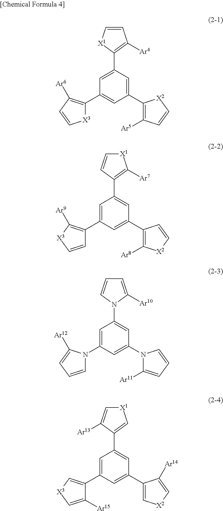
C1(C2=C([Ar4])C=C[X1]2)=CC(C2=C([Ar6])C=C[X3]2)=CC(C2=C([Ar5])C=C[X2]2)=C1.C1(C2=C([Ar7])[X1]C=C2)=CC(C2=C([Ar8])[X2]C=C2)=CC(C2=C([Ar9])[X3]C=C2)=C1.C1(N2C=CC=C2[Ar10])=CC(N2C([Ar11])=CC=C2)=CC(N2C=CC=C2[Ar12])=C1.C1(C2=C[X1]C=C2[Ar13])=CC(C2=C[X2]C=C2[Ar14])=CC(C2=C[X3]C=C2[Ar15])=C1
